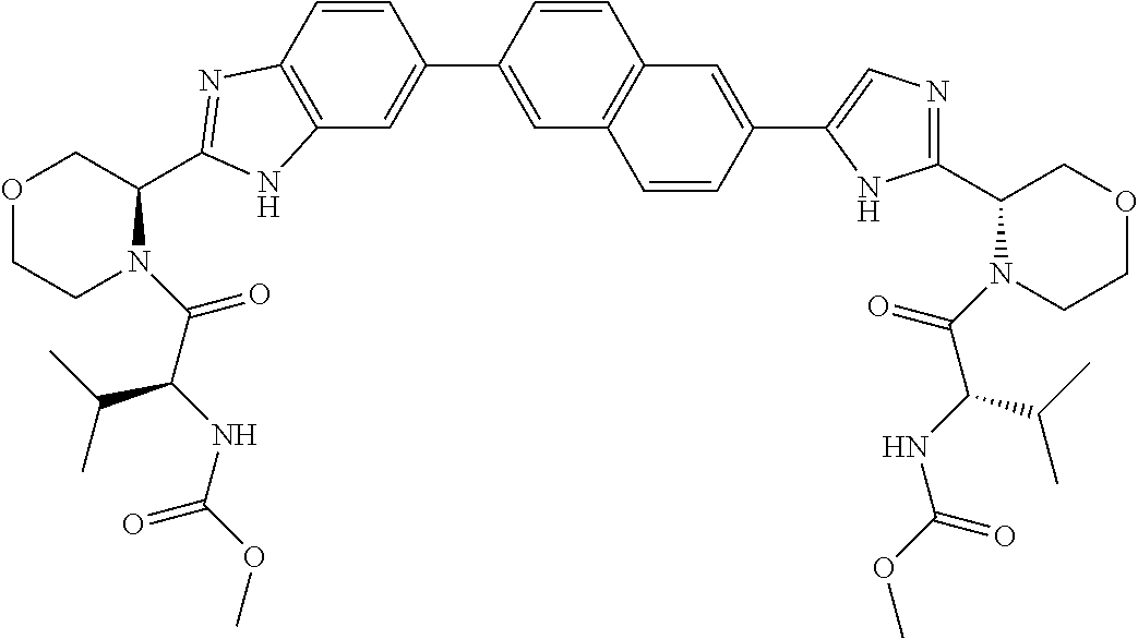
C12=C(C=C(C3=CC4=C(C=C3)C=C(C3=CN=C(C5N(C(=O)C(C(C)C)NC(=O)OC)CCOC5)N3)C=C4)C=C1)NC(C1COCCN1C(=O)C(NC(OC)=O)C(C)C)=N2
